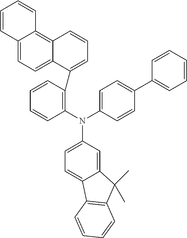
C1=CC(C2=CC=CC3=C4C(=CC=C23)C=CC=C4)=C(N(C2=CC=C(C3=CC=CC=C3)C=C2)C2=CC=C3C(=C2)C(C)(C)C2=C3C=CC=C2)C=C1
